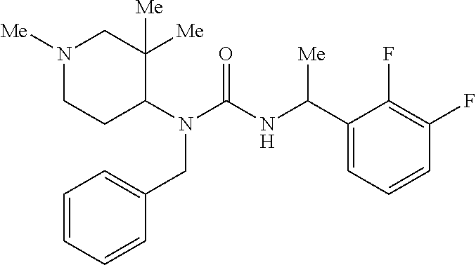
N1([Me])CCC(N(C(NC(C2=CC=CC(F)=C2F)[Me])=O)CC2=CC=CC=C2)C([Me])([Me])C1
